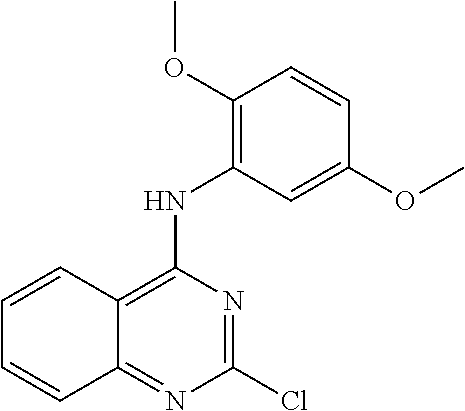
C1(Cl)=NC(NC2=C(OC)C=CC(OC)=C2)=C2C(=N1)C=CC=C2
